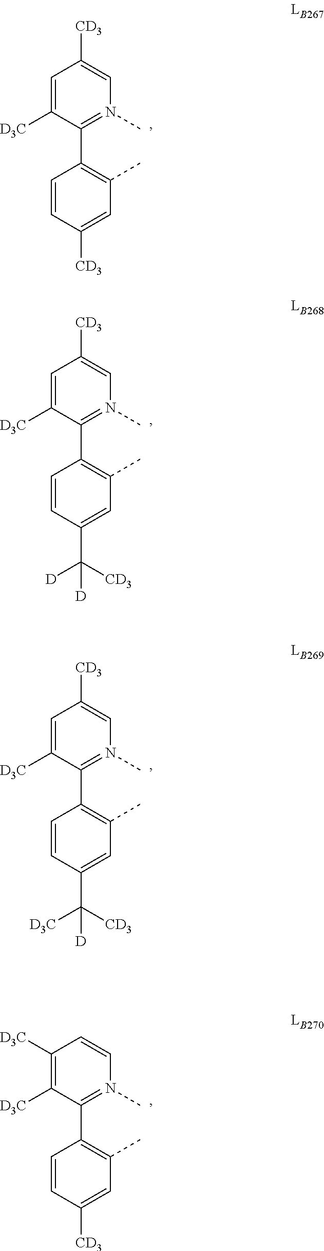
C1=CC([CD3])=CC(C)=C1C1=N(C)C=C([CD3])C=C1[D3C].C1=CC(C([CD3])([D])[D])=CC(C)=C1C1=N(C)C=C([CD3])C=C1[D3C].C1=CC(C([CD3])([D3C])[D])=CC(C)=C1C1=N(C)C=C([CD3])C=C1[D3C].C1=CC([CD3])=CC(C)=C1C1=N(C)C=CC([D3C])=C1[D3C]
